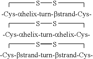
SS.SS.SS
